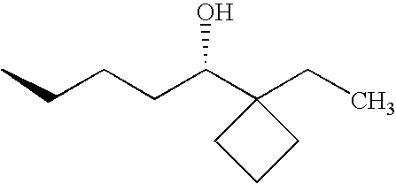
C(CCC(C1(CC)CCC1)O)C
